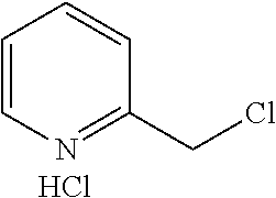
C1=CN=C(CCl)C=C1.Cl
